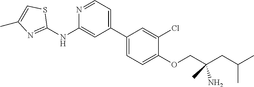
C1(C2=CC=NC(NC3=NC(C)=CS3)=C2)=CC=C(OCC(CC(C)C)(C)N)C(Cl)=C1
